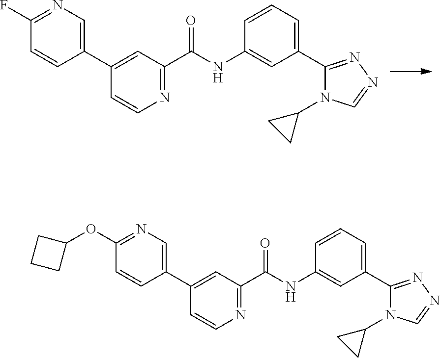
N1=C(C(NC2=CC(C3=NN=CN3C3CC3)=CC=C2)=O)C=C(C2=CN=C(F)C=C2)C=C1.N1=C(C(NC2=CC(C3=NN=CN3C3CC3)=CC=C2)=O)C=C(C2=CN=C(OC3CCC3)C=C2)C=C1
